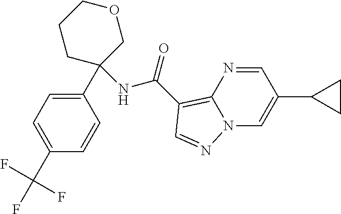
C1(C(F)(F)F)=CC=C(C2(NC(=O)C3=C4N(C=C(C5CC5)C=N4)N=C3)COCCC2)C=C1
